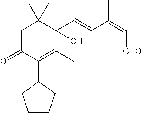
C1C(=O)C(C2CCCC2)=C(C)C(C=CC(=C[CHO])C)(O)C1(C)C
